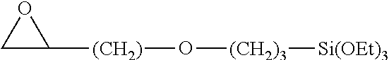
O1CC1[(CH2)]O[(CH2)3][Si(OEt)3]
